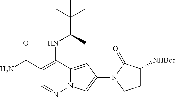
C1(C(=O)N)=C(NC(C)C(C)(C)C)C2=CC(N3C(=O)C([NHBoc])CC3)=CN2N=C1
